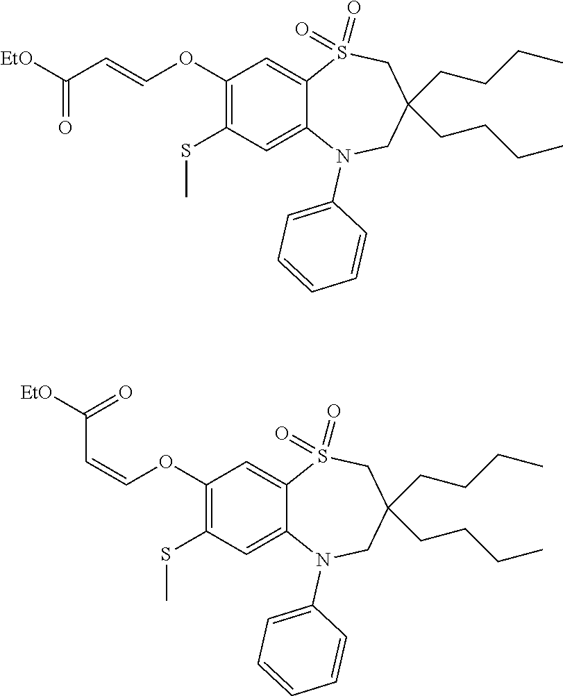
[EtO]C(=O)C=COC1=C(SC)C=C2C(=C1)S(=O)(=O)CC(CCCC)(CCCC)CN2C1=CC=CC=C1.C(=COC1=C(SC)C=C2C(=C1)S(=O)(=O)CC(CCCC)(CCCC)CN2C1=CC=CC=C1)C([EtO])=O
